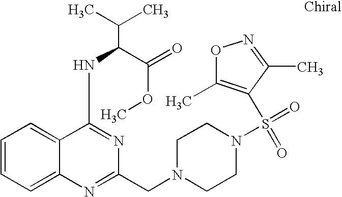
C1=CC=C2C(=C1)C(NC(C(OC)=O)C(C)C)=NC(CN1CCN(S(=O)(C3=C(C)ON=C3C)=O)CC1)=N2
